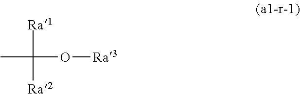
O([Ra3])C([Ra1])([Ra2])C
